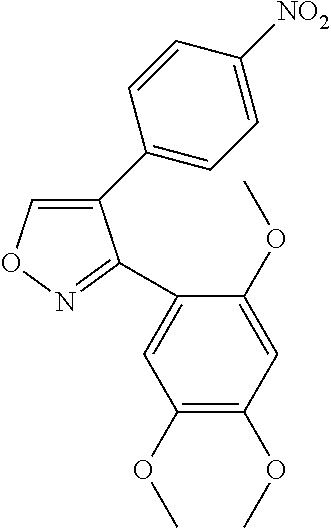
C1(C2=CC=C([NO2])C=C2)=CON=C1C1=CC(OC)=C(OC)C=C1OC
